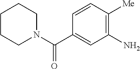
C1CCN(C(C2=CC(N)=C([Me])C=C2)=O)CC1
